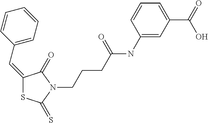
C1(=CC2=CC=CC=C2)SC(=S)N(CCCC(NC2=CC(C(=O)O)=CC=C2)=O)C1=O
